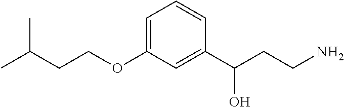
C1=C(OCCC(C)C)C=C(C(CCN)O)C=C1
